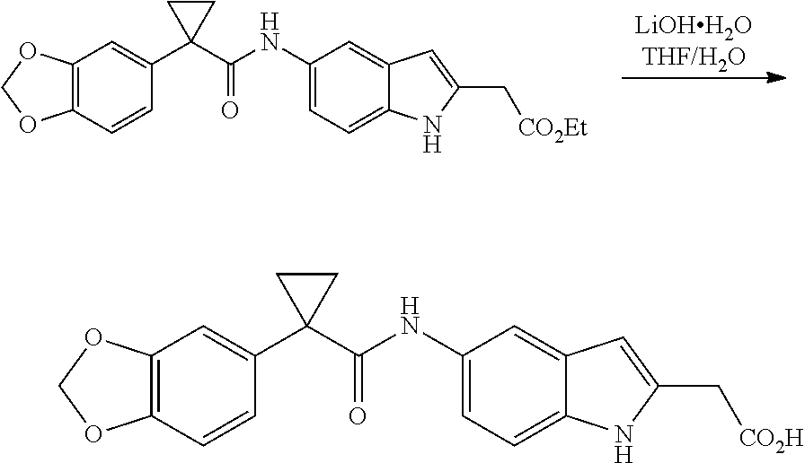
C1=C(NC(C2(C3=CC4=C(C=C3)OCO4)CC2)=O)C=C2C(=C1)NC(C[CO2H])=C2.C1=C(NC(C2(C3=CC4=C(C=C3)OCO4)CC2)=O)C=C2C(=C1)NC(C[CO2Et])=C2.[LiOHH2OTHF/H2O]
